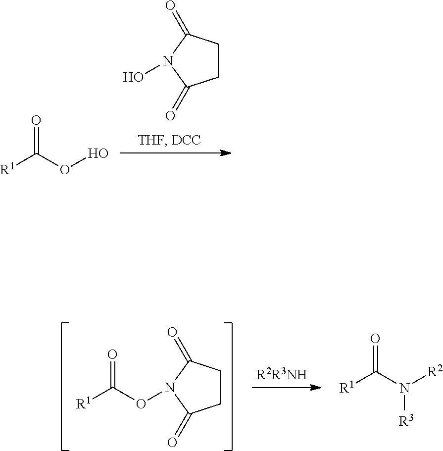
C1CC(=O)N(O)C1=O.[R1]C(OO)=O.[R1]C(ON1C(=O)CCC1=O)=O.[R1]C(N([R2])[R3])=O
